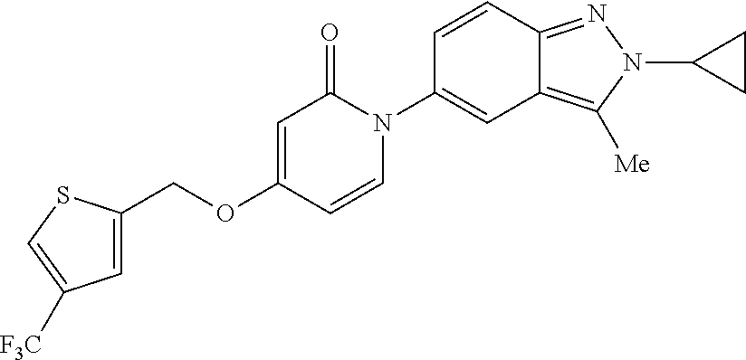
C(OC1=CC(=O)N(C2=CC3=C([Me])N(C4CC4)N=C3C=C2)C=C1)C1=CC([F3C])=CS1
